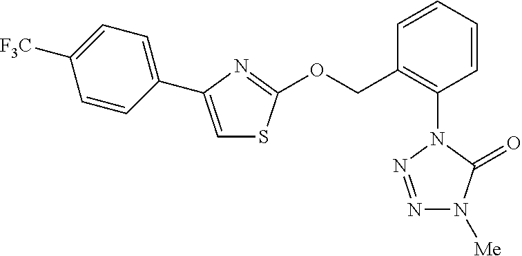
N1=NN(C2=C(COC3=NC(C4=CC=C([F3C])C=C4)=CS3)C=CC=C2)C(=O)N1[Me]
